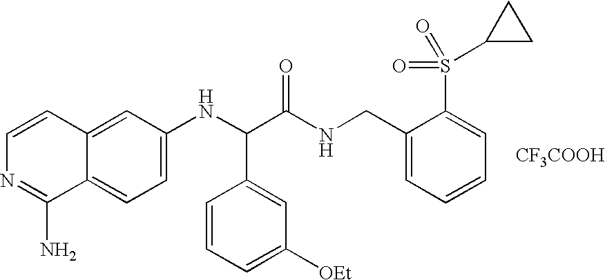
C1=C(NC(C(NCC2=CC=CC=C2S(=O)(C2CC2)=O)=O)C2=CC([OEt])=CC=C2)C=C2C(=C1)C(N)=NC=C2.[CF3COOH]
